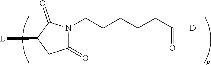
[L]C1CC(=O)N(CCCCCC(=O)[D])C1=O
